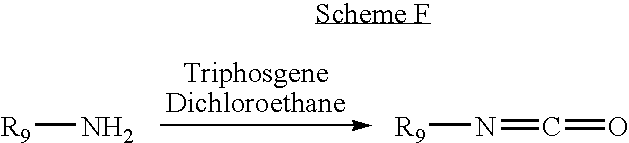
[R9]N.[R9]N=C=O
